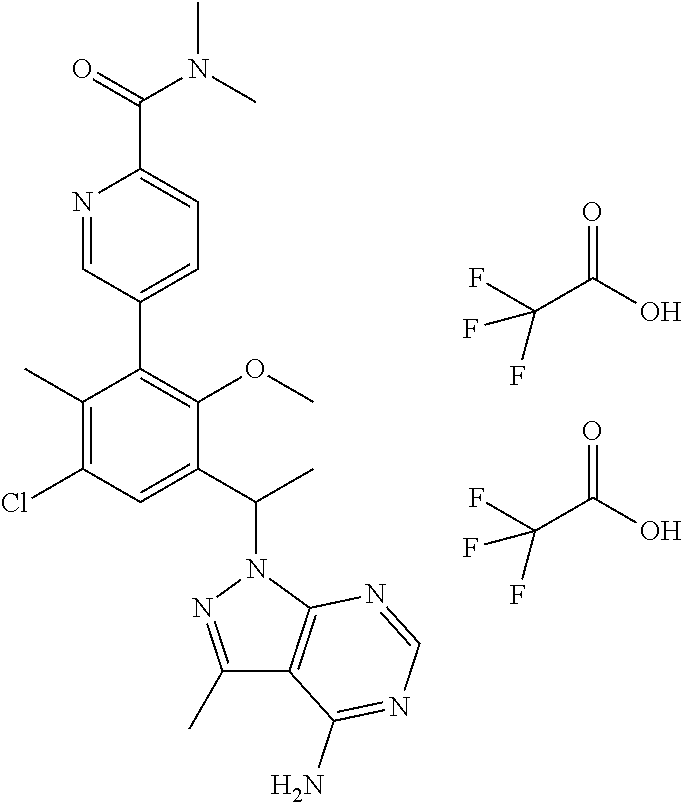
FC(C(=O)O)(F)F.FC(C(=O)O)(F)F.C1(C(C)N2N=C(C)C3=C2N=CN=C3N)=CC(Cl)=C(C)C(C2=CC=C(C(=O)N(C)C)N=C2)=C1OC
